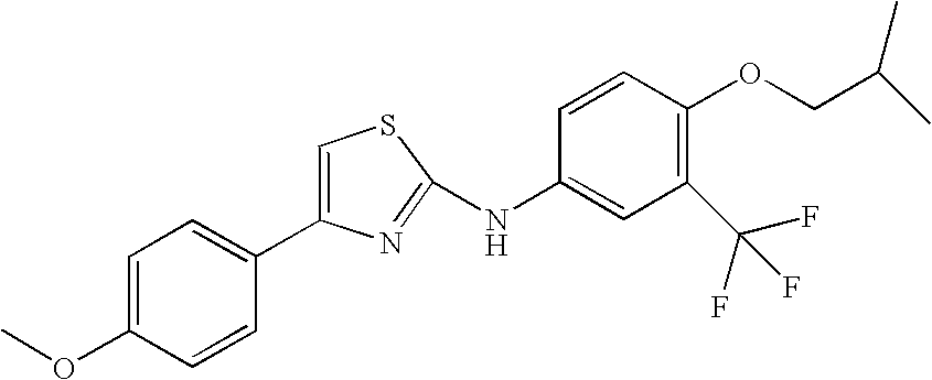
C1(C2=CC=C(OC)C=C2)=CSC(NC2=CC(C(F)(F)F)=C(OCC(C)C)C=C2)=N1
